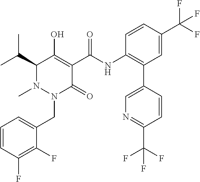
C1=CC(F)=C(F)C(CN2C(=O)C(C(=O)NC3=C(C4=CN=C(C(F)(F)F)C=C4)C=C(C(F)(F)F)C=C3)=C(O)C(C(C)C)N2C)=C1
